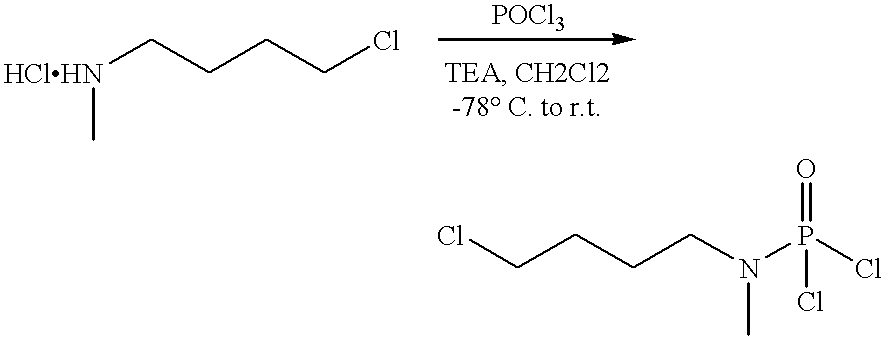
[HClHN](CCCCCl)C.ClCCCCN(P(Cl)(=O)Cl)C
